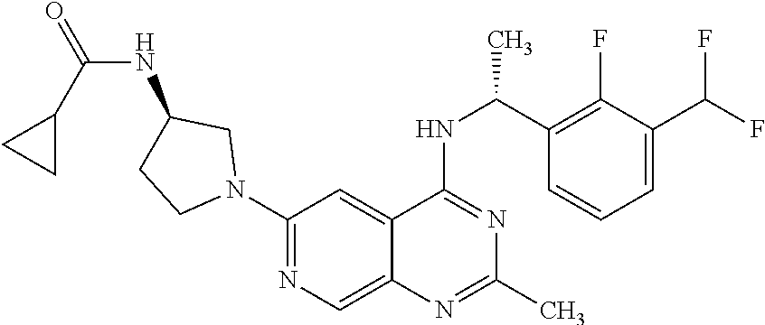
C1(N2CC(NC(=O)C3CC3)CC2)=NC=C2C(=C1)C(NC(C1=C(F)C(C(F)F)=CC=C1)C)=NC(C)=N2
